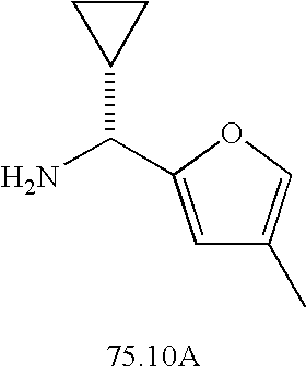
C1=C(C(N)C2CC2)OC=C1C
